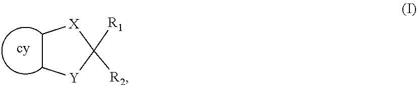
[cy].C1C[X]C([R2])([R1])[Y]1
